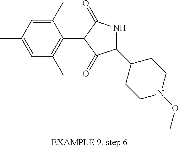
C1(C)=CC(C)=CC(C)=C1C1C(=O)NC(C2CCN(OC)CC2)C1=O
